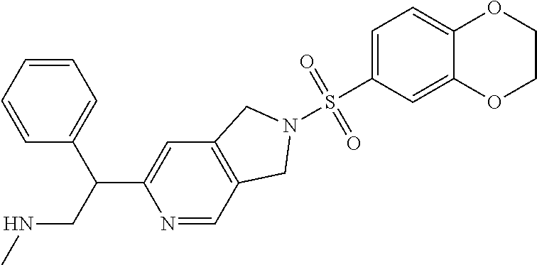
C(C(C1=CC=CC=C1)C1=CC2=C(C=N1)CN(S(C1=CC=C3C(=C1)OCCO3)(=O)=O)C2)NC
